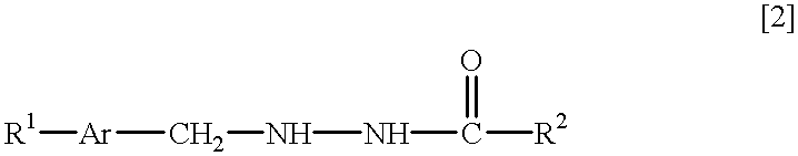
[R1][Ar]CNNC([R2])=O
